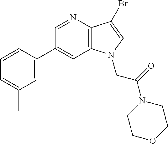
C1(C2=CC(C)=CC=C2)=CC2=C(C(Br)=CN2CC(=O)N2CCOCC2)N=C1
